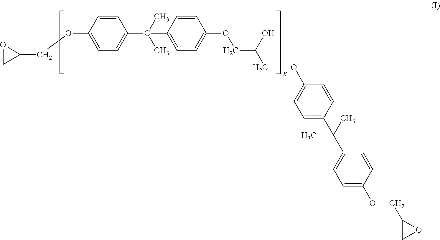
O1CC1COC1=CC=C(C(C)(C)C2=CC=C(OCC(COC3=CC=C(C(C)(C4=CC=C(OCC5CO5)C=C4)C)C=C3)O)C=C2)C=C1.[X]
